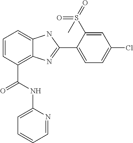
C1=CC(C(NC2=CC=CC=N2)=O)=C2C(=C1)NC(C1=CC=C(Cl)C=C1S(=O)(=O)C)=N2
